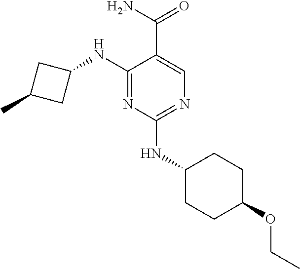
C1(NC2CC(C)C2)=NC(NC2CCC(OCC)CC2)=NC=C1C(N)=O
